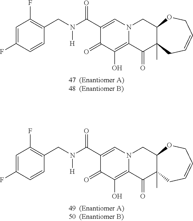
C1=C(F)C=CC(CN(C(=O)C2=CN3C(=C(O)C2=O)C(=O)C2(C)C(C3)OCC=CC2)[H])=C1F.C1=C(F)C=CC(CN(C(=O)C2=CN3C(=C(O)C2=O)C(=O)C2(C)C(C3)OCC=CC2)[H])=C1F
